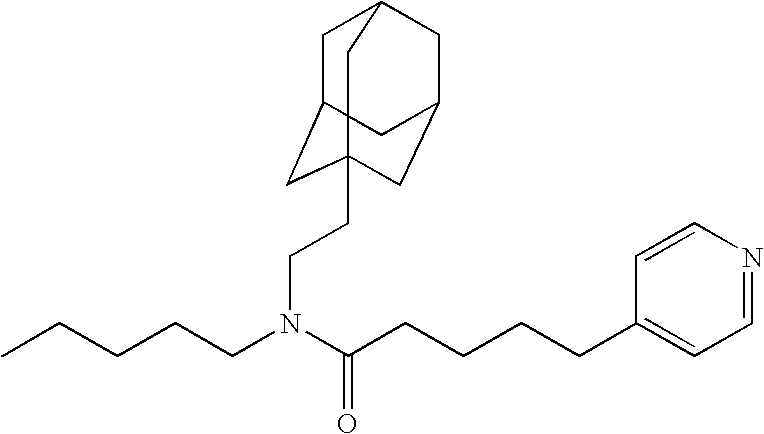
C1=NC=CC(CCCCC(=O)N(CCCCC)CCC23CC4CC(CC(C2)C4)C3)=C1
